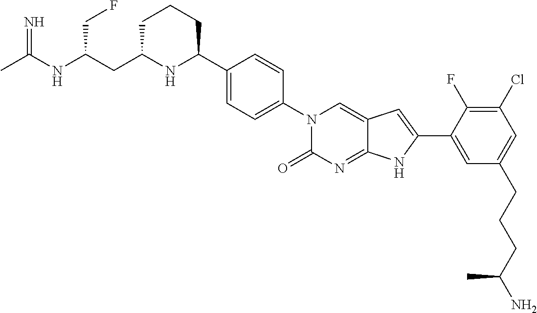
C1C(CC(NC(C)=N)CF)NC(C2=CC=C(N3C(=O)N=C4C(=C3)C=C(C3=CC(CCCC(N)C)=CC(Cl)=C3F)N4)C=C2)CC1
